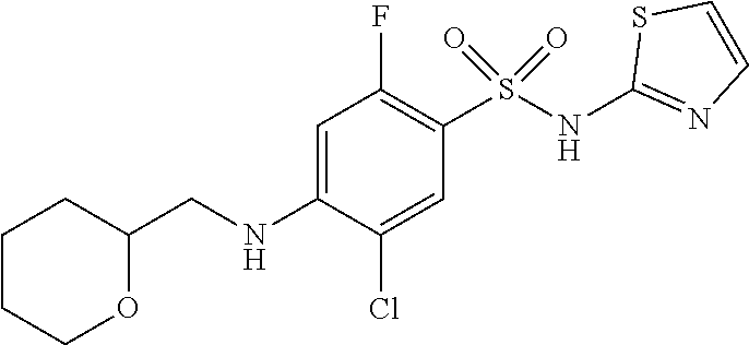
C1=C(NCC2CCCCO2)C(Cl)=CC(S(NC2=NC=CS2)(=O)=O)=C1F
